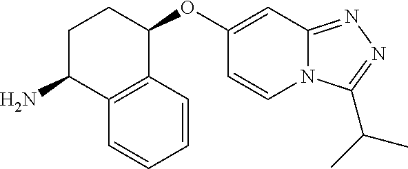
C1C(N)C2=C(C(OC3=CC4=NN=C(C(C)C)N4C=C3)C1)C=CC=C2
